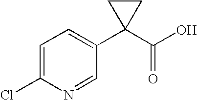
C1=NC(Cl)=CC=C1C1(C(O)=O)CC1
